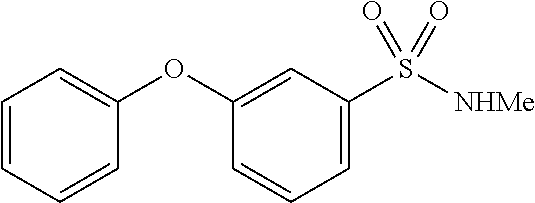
C1(OC2=CC=CC=C2)=CC(S([NHMe])(=O)=O)=CC=C1
